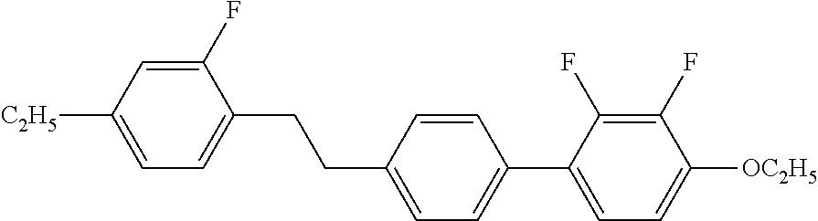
C1(F)=CC([C2H5])=CC=C1CCC1=CC=C(C2=CC=C([OC2H5])C(F)=C2F)C=C1
